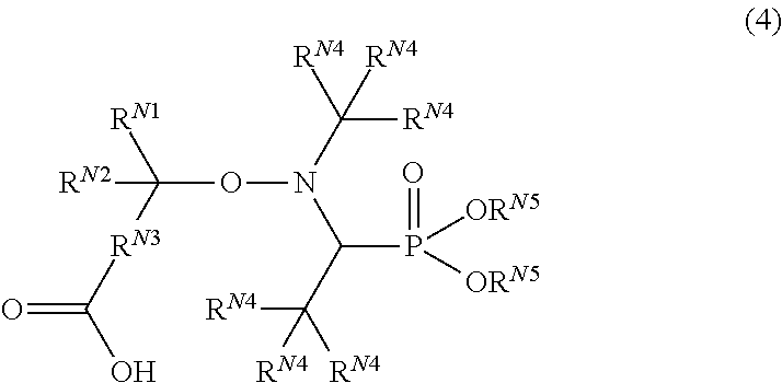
C(ON(C(P([ORN5])([ORN5])=O)C([RN4])([RN4])[RN4])C([RN4])([RN4])[RN4])([RN3]C(=O)O)([RN1])[RN2]
